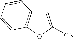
C1=C([CN])OC2=C1C=CC=C2
